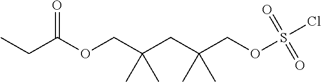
CCC(OCC(CC(COS(=O)(=O)Cl)(C)C)(C)C)=O
